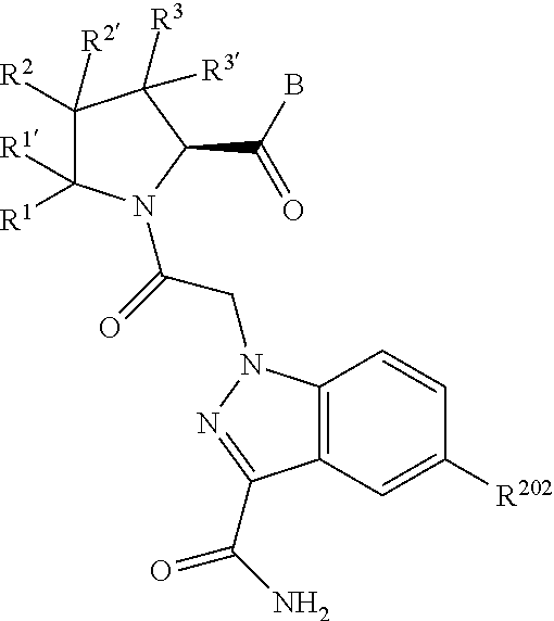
C1([R2])([R2])C([R1])([R1])N(C(=O)CN2C3=C(C=C([R202])C=C3)C(C(=O)N)=N2)C(C(B)=O)C1([R3])[R3]
